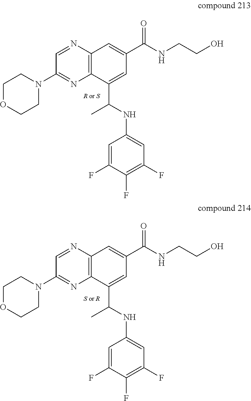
C1=NC2=C(N=C1N1CCOCC1)C(C(NC1=CC(F)=C(F)C(F)=C1)C)=CC(C(NCCO)=O)=C2.C1=NC2=C(N=C1N1CCOCC1)C(C(NC1=CC(F)=C(F)C(F)=C1)C)=CC(C(NCCO)=O)=C2
